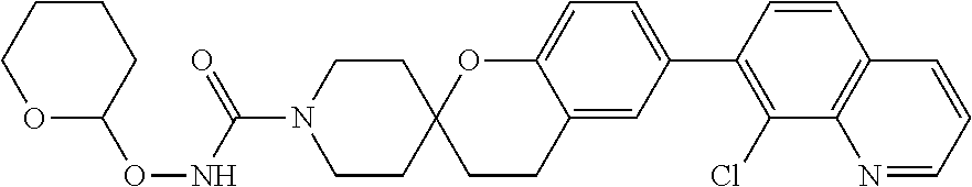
O(NC(=O)N1CCC2(CC1)CCC1=CC(C3=C(Cl)C4=C(C=C3)C=CC=N4)=CC=C1O2)C1CCCCO1
